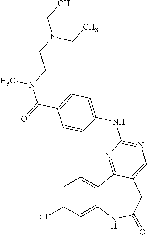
C1=C(Cl)C=C2C(=C1)C1=NC(NC3=CC=C(C(=O)N(CCN(CC)CC)C)C=C3)=NC=C1CC(=O)N2
